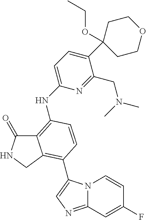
C12=C(NC3=CC=C(C4(OCC)CCOCC4)C(CN(C)C)=N3)C=CC(C3=CN=C4N3C=CC(F)=C4)=C1CNC2=O
